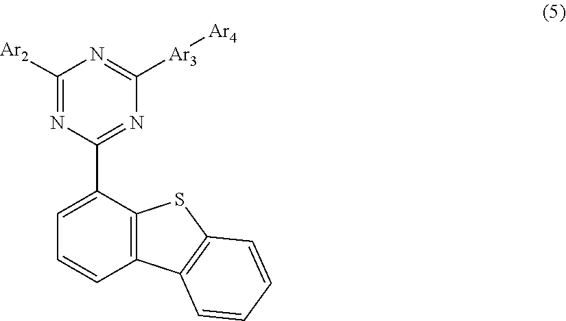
C1([Ar2])=NC(C2=CC=CC3=C2SC2=C3C=CC=C2)=NC([Ar3][Ar4])=N1
